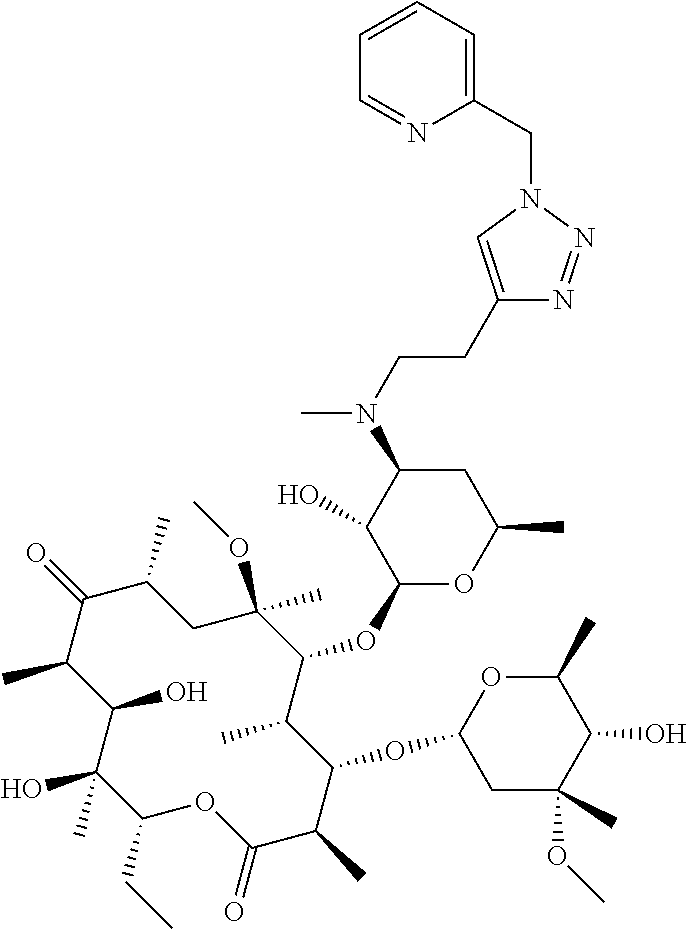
C1(CC)C(C)(O)C(O)C(C)C(=O)C(C)CC(OC)(C)C(OC2OC(C)CC(N(C)CCC3=CN(CC4=CC=CC=N4)N=N3)C2O)C(C)C(OC2CC(C)(OC)C(O)C(C)O2)C(C)C(=O)O1
